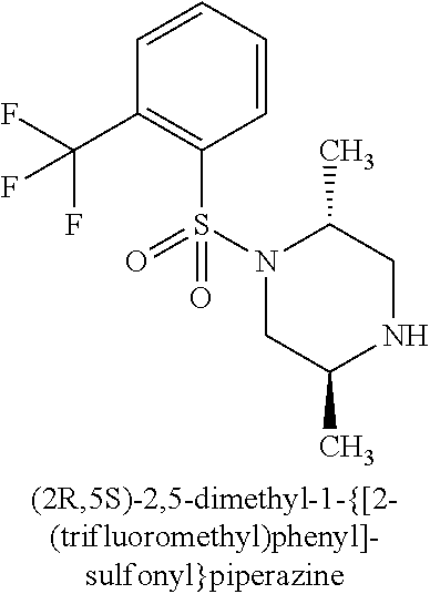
C1=CC=CC(C(F)(F)F)=C1S(N1CC(C)NCC1C)(=O)=O
